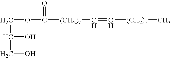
C(OC(=O)[(CH2)7]C=C[(CH2)7]C)C(CO)O
